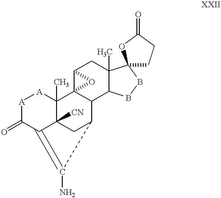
[A]1C(=O)C2=C(N)C3CC2([CN])C(C)([A]1)C12C3C3C(C)(CC1O2)C1(BB3)CCC(=O)O1
